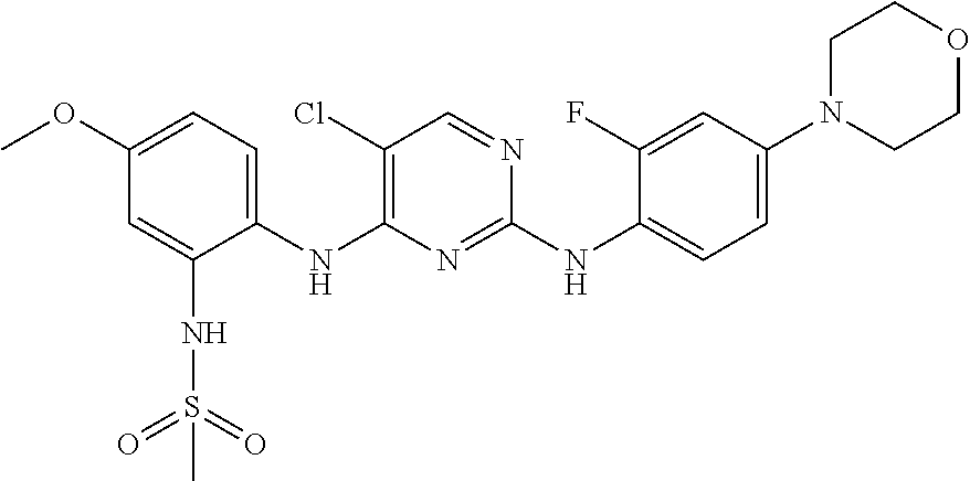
C1(OC)=CC=C(NC2=C(Cl)C=NC(NC3=CC=C(N4CCOCC4)C=C3F)=N2)C(NS(C)(=O)=O)=C1
